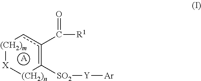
[(CH2)m]1[X][(CH2)n]C([SO2][Y][Ar])=c(C([R1])=O)c1.[A]
